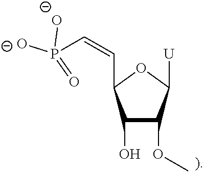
O(C1C([U])OC(C=CP([O-])([O-])=O)C1O)C
